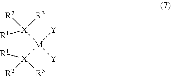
[X]([R3])([M]([Y])([Y])[X]([R3])([R1])[R2])([R2])[R1]
